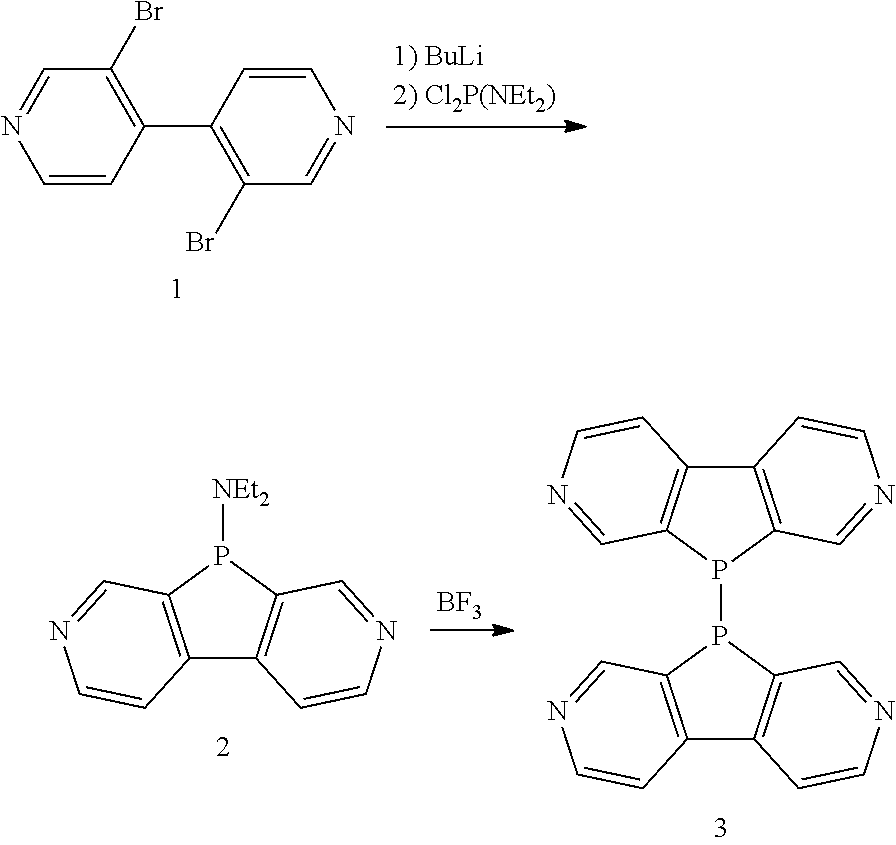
C1=CC(C2=C(Br)C=NC=C2)=C(Br)C=N1.C12=C(P([NEt2])C3=C1C=CN=C3)C=NC=C2.[BF3].C12=C(P(P3C4=C(C5=C3C=NC=C5)C=CN=C4)C3=C1C=CN=C3)C=NC=C2
